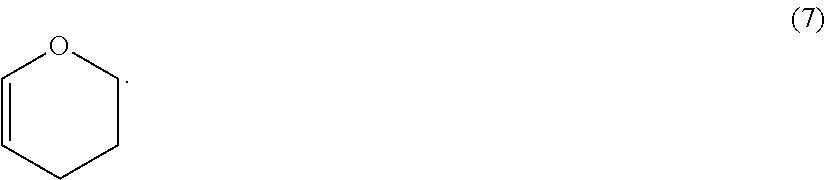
C1=CCCCO1
